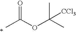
CC(OC(C)(C)[CCl3])=O
